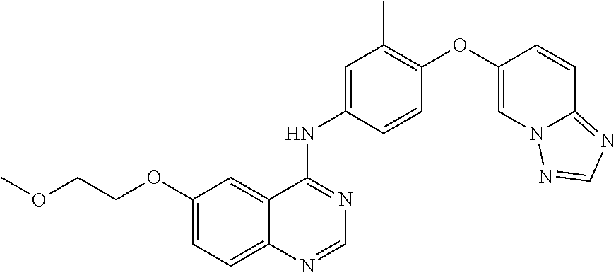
C1=C(OCCOC)C=C2C(=C1)N=CN=C2NC1=CC(C)=C(OC2=CN3C(=NC=N3)C=C2)C=C1
